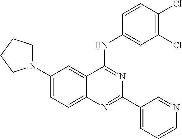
C1(N2CCCC2)=CC=C2C(=C1)C(NC1=CC(Cl)=C(Cl)C=C1)=NC(C1=CC=CN=C1)=N2
